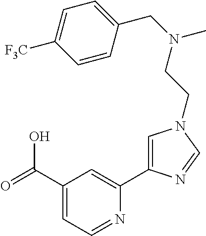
C1(C(=O)O)=CC=NC(C2=CN(CCN(CC3=CC=C([F3C])C=C3)C)C=N2)=C1
